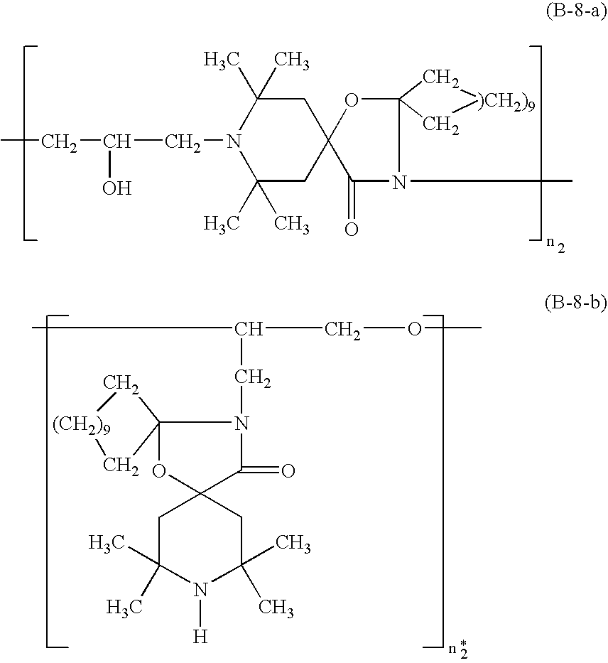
CCC(O)CN1C(C)(C)CC2(CC1(C)C)OC1(N(C)C2=O)C[)CH2)9]C1.C1C(C)(C)N([H])C(C)(C)CC12OC1(N(CC(C)COC)C2=O)C[(CH2)9]C1
